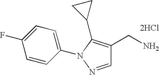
C1=CC(N2N=CC(CN)=C2C2CC2)=CC=C1F.[2HCl]
